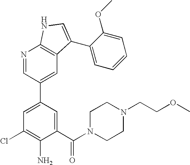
C1(C(N2CCN(CCOC)CC2)=O)=CC(C2=CC3=C(N=C2)NC=C3C2=CC=CC=C2OC)=CC(Cl)=C1N
